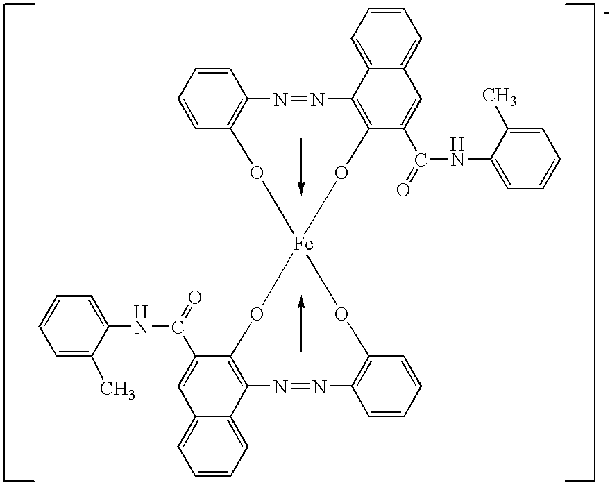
N1=NC2=C(C(C(NC3=CC=CC=C3C)=O)=CC3=CC=CC=C23)O[Fe]2(OC3=C1C=CC=C3)OC1=C(N=NC3=C(C=CC=C3)O2)C2=CC=CC=C2C=C1C(NC1=CC=CC=C1C)=O
